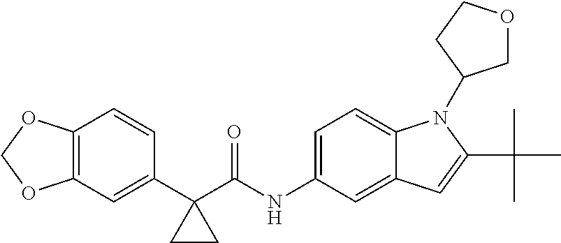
C1(C2(C(NC3=CC=C4C(=C3)C=C(C(C)(C)C)N4C3COCC3)=O)CC2)=CC2=C(C=C1)OCO2
